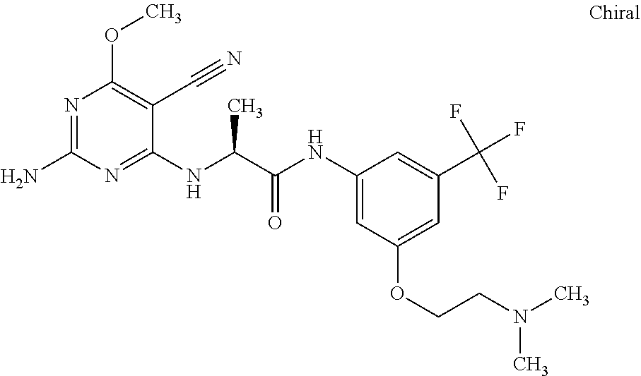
C1(NC(C(NC2=CC(OCCN(C)C)=CC(C(F)(F)F)=C2)=O)C)=NC(N)=NC(OC)=C1C#N
